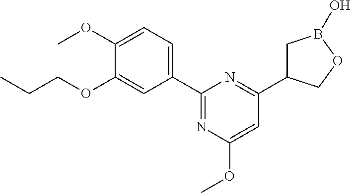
C1(C2=NC(OC)=CC(C3CB(O)OC3)=N2)=CC=C(OC)C(OCCC)=C1
